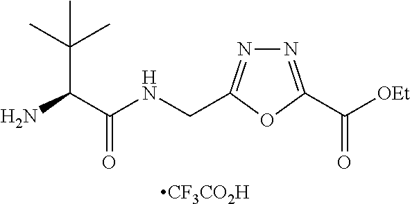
N1=C(C([OEt])=O)OC(CNC(C(N)C(C)(C)C)=O)=N1.[CF3CO2H]
